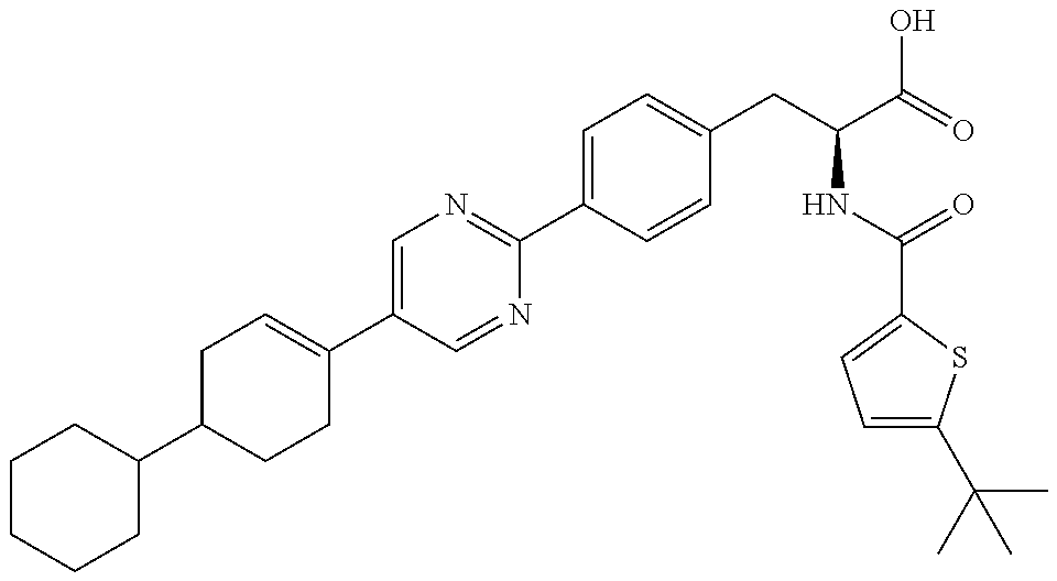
C1CCC(C2CCC(C3=CN=C(C4=CC=C(CC(NC(=O)C5=CC=C(C(C)(C)C)S5)C(=O)O)C=C4)N=C3)=CC2)CC1
